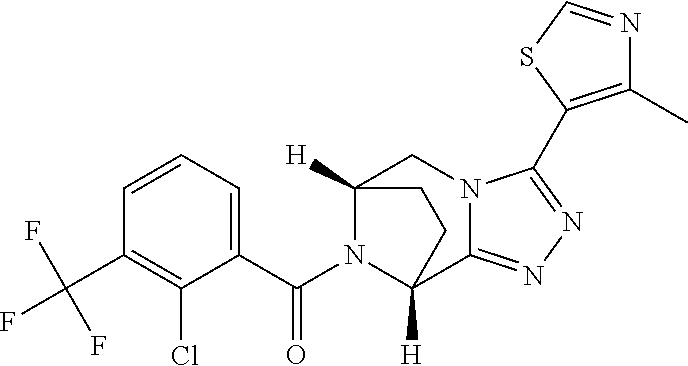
C12([H])CN3C(=NN=C3C3=C(C)N=CS3)C([H])(CC1)N2C(C1=CC=CC(C(F)(F)F)=C1Cl)=O
